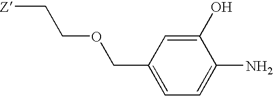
[Z]CCOCC1=CC=C(N)C(O)=C1
